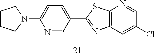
C1CCN(C2=CC=C(C3=NC4=C(S3)N=CC(Cl)=C4)C=N2)C1
